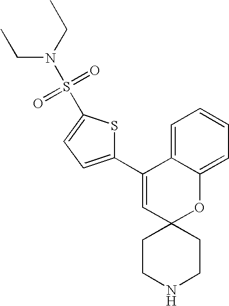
C1(C2=CC=C(S(=O)(=O)N(CC)CC)S2)=CC2(OC3=CC=CC=C13)CCNCC2
